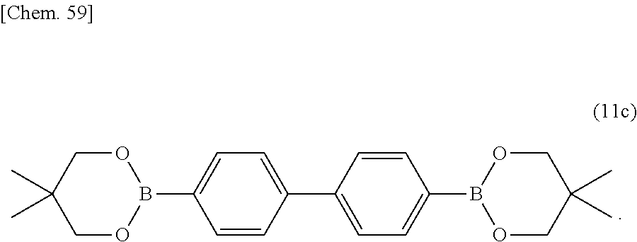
O1CC(C)(C)COB1C1=CC=C(C2=CC=C(B3OCC(C)(C)CO3)C=C2)C=C1
